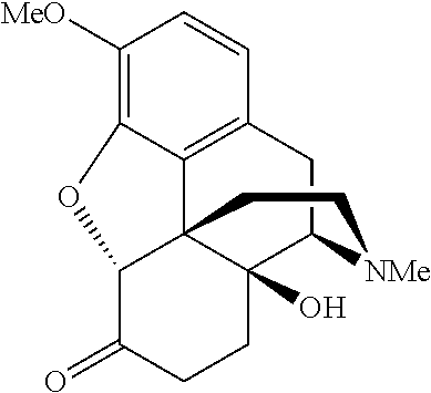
C12=C3CC4C5(O)C1(C(C(=O)CC5)OC2=C([MeO])C=C3)CC[NMe]4
